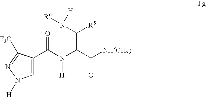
C1(C(N(C(C([NH(CH3)])=O)C(N([R6])[H])[R5])[H])=O)=CN([H])N=C1[F3C]
